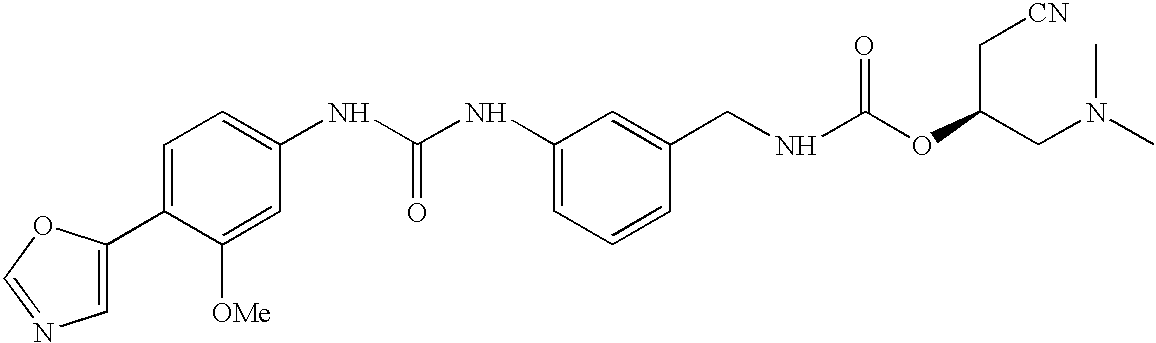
C1=C(C2=CN=CO2)C([OMe])=CC(NC(NC2=CC=CC(CNC(OC(CN(C)C)C[CN])=O)=C2)=O)=C1
